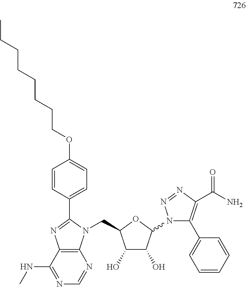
C(C1C(O)C(O)C(N2C(C3=CC=CC=C3)=C(C(N)=O)N=N2)O1)N1C2=C(C(NC)=NC=N2)N=C1C1=CC=C(OCCCCCCCC)C=C1
